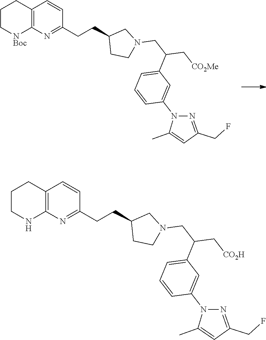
C12=C(N=C(CCC3CCN(CC(C[CO2Me])C4=CC=CC(N5C(C)=CC(CF)=N5)=C4)C3)C=C1)[NBoc]CCC2.C12=C(N=C(CCC3CCN(CC(C[CO2H])C4=CC=CC(N5C(C)=CC(CF)=N5)=C4)C3)C=C1)NCCC2
